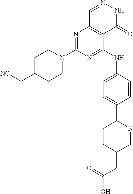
N1=C(N2CCC(C[NC])CC2)N=C(NC2=CC=C(C3CCC(CC(=O)O)CN3)C=C2)C2=C1C=NNC2=O
